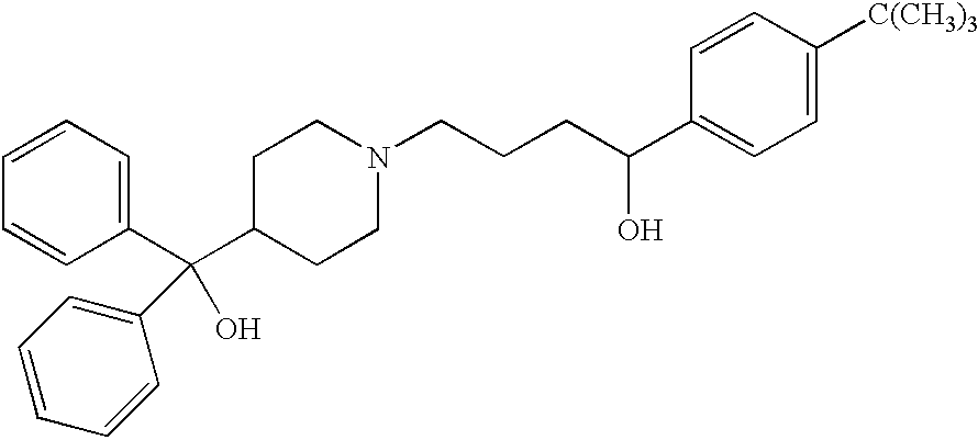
C1=CC=C(C(C2CCN(CCCC(C3=CC=C([C(CH3)3])C=C3)O)CC2)(O)C2=CC=CC=C2)C=C1
